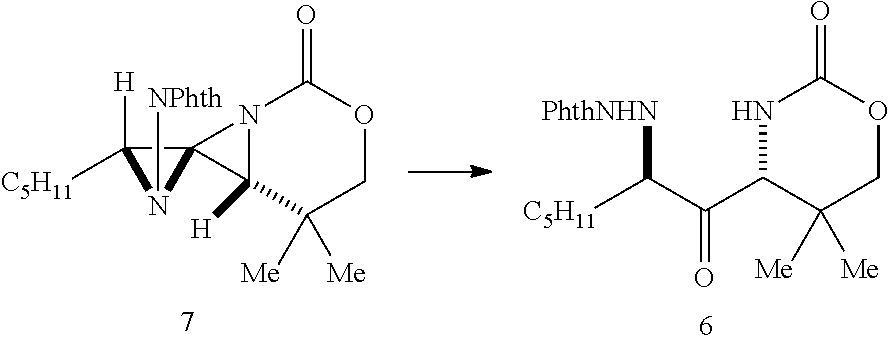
N12C([H])(C([Me])([Me])COC1=O)C21C([H])([C5H11])N1[NPhth].[C5H11]C(C(C1C([Me])([Me])COC(=O)N1)=O)[PhthNHN]
